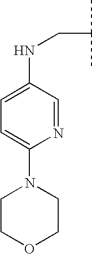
C1(NCC(C)C)=CC=C(N2CCOCC2)N=C1
